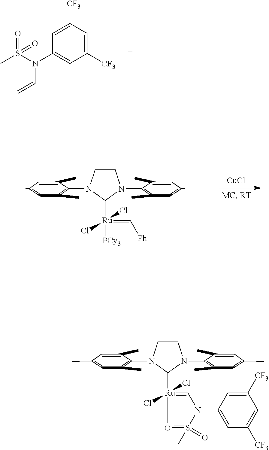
C1CN(C2=C(C)C=C(C)C=C2C)C([Ru](Cl)(Cl)(=C[Ph])[PCy3])N1C1=C(C)C=C(C)C=C1C.[CuCl].C1=C([CF3])C=C([CF3])C=C1N(S(C)(=O)=O)C=C.C1CN(C2=C(C)C=C(C)C=C2C)C([Ru]2(Cl)(Cl)=CN(C3=CC([CF3])=CC([CF3])=C3)S(C)(=O)=O2)N1C1=C(C)C=C(C)C=C1C
